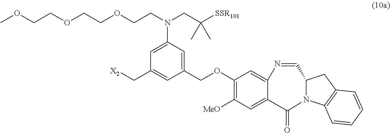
[X2]CC1=CC(COC2=C([MeO])C=C3C(=C2)N=CC2N(C4=C(C2)C=CC=C4)C3=O)=CC(N(CCOCCOCCOC)CC([SSR101])(C)C)=C1
